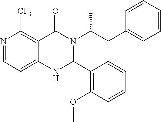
N1=CC=C2C(=C1[CF3])C(=O)N(C(CC1=CC=CC=C1)C)C(C1=C(OC)C=CC=C1)N2
